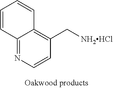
C12=NC=CC(C[NH2HCl])=C1C=CC=C2
